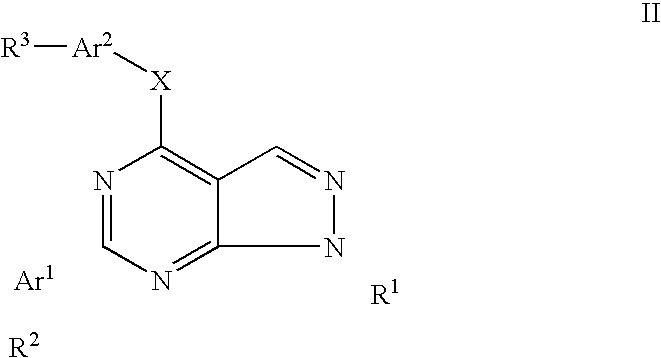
N1=CN=C2NN=CC2=C1[X][Ar2][R3].[R1].[Ar1].[R2]
